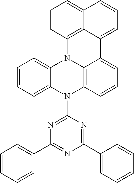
C1=CC=C2C(=C1)N1C3=C(N2C2=NC(C4=CC=CC=C4)=NC(C4=CC=CC=C4)=N2)C=CC=C3C2=CC=CC3=CC=CC1=C32
